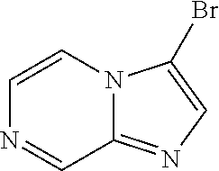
C1=CN2C(=NC=C2Br)C=N1
